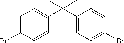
C1=CC(C(C2=CC=C(Br)C=C2)(C)C)=CC=C1Br
